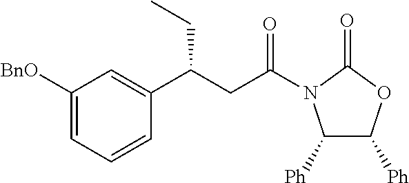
C1([BnO])=CC=CC(C(CC(=O)N2C([Ph])C([Ph])OC2=O)CC)=C1
